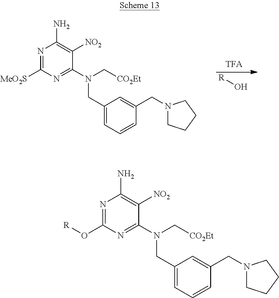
N1=C([MeO2S])N=C(N(C[CO2Et])CC2=CC=CC(CN3CCCC3)=C2)C([NO2])=C1N.[R]O.N1=C(O[R])N=C(N(C[CO2Et])CC2=CC=CC(CN3CCCC3)=C2)C([NO2])=C1N
